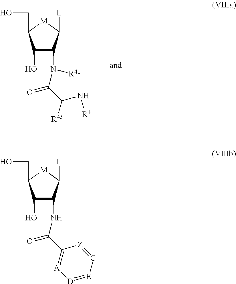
C1(O)C(N(C(C([R45])N[R44])=O)[R41])C([L])[M]C1CO.C1(O)C(NC(C2=[A][D]=[E][G]=[Z]2)=O)C([L])[M]C1CO
